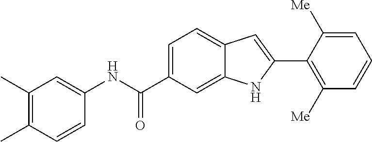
C1(C)=C(C)C=CC(NC(=O)C2=CC=C3C(=C2)NC(C2=C([Me])C=CC=C2[Me])=C3)=C1
